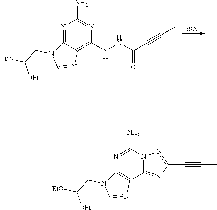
[BSA].N1=C2C(=C(NNC(C#CC)=O)N=C1N)N=CN2CC([EtO])[OEt].N1=C(N)N2C(=NC(C#CC)=N2)C2=C1N(CC([EtO])[OEt])C=N2
